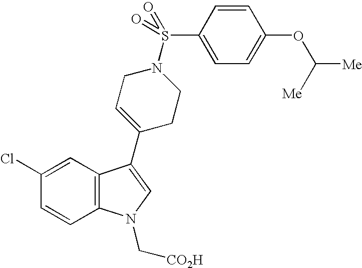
C1(Cl)=CC2=C(C=C1)N(C[CO2H])C=C2C1=CCN(S(C2=CC=C(OC([Me])[Me])C=C2)(=O)=O)CC1
